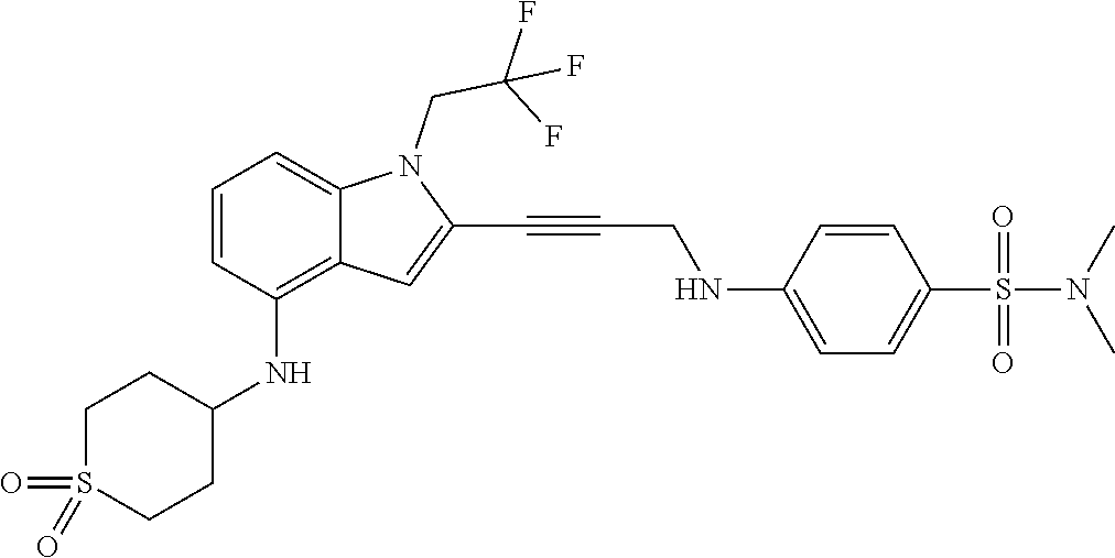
C1=C(NCC#CC2=CC3=C(NC4CCS(=O)(=O)CC4)C=CC=C3N2CC(F)(F)F)C=CC(S(N(C)C)(=O)=O)=C1
